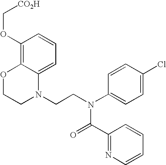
C1=C2C(=C(OC[CO2H])C=C1)OCCN2CCN(C1=CC=C(Cl)C=C1)C(=O)C1=NC=CC=C1
